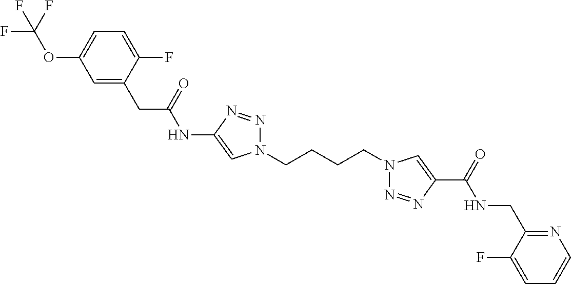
C1(NC(CC2=CC(OC(F)(F)F)=CC=C2F)=O)=CN(CCCCN2N=NC(C(=O)NCC3=NC=CC=C3F)=C2)N=N1
